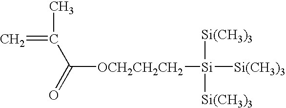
C=C(C)C(=O)[OCH2CH2CH2][Si]([Si(CH3)3])([Si(CH3)3])[Si(CH3)3]
